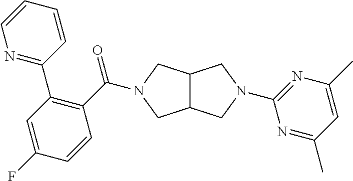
C12C(CN(C3=NC(C)=CC(C)=N3)C1)CN(C(C1=C(C3=NC=CC=C3)C=C(F)C=C1)=O)C2
